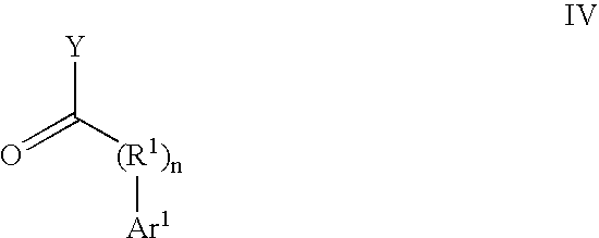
[Y]C([(R1)n][Ar1])=O
